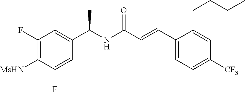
C1(F)=C([MsHN])C(F)=CC(C(NC(C=CC2=CC=C([CF3])C=C2CCCC)=O)C)=C1
